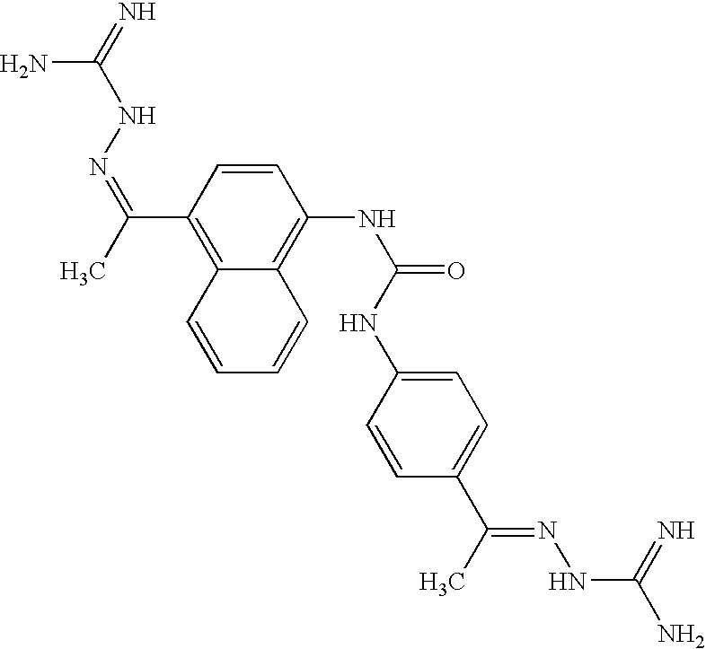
C1=CC(C(C)=NNC(=N)N)=C2C(=C1NC(=O)NC1=CC=C(C(C)=NNC(N)=N)C=C1)C=CC=C2
